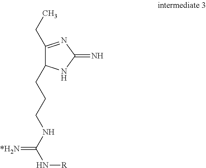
C1(CC)=NC(=N)NC1CCCNC(N[R])=[*H2N]
